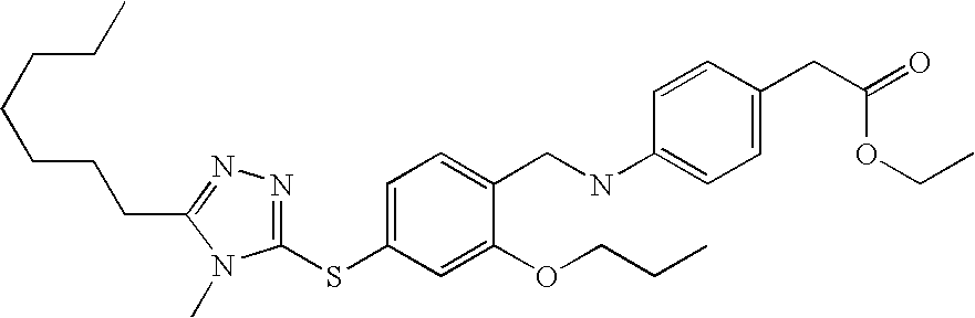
C(CCC1=NN=C(SC2=CC=C(CNC3=CC=C(CC(OCC)=O)C=C3)C(OCCC)=C2)N1C)CCCC
